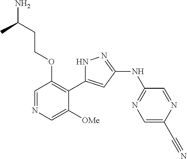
C1=NC=C([OMe])C(C2=CC(NC3=NC=C(C#N)N=C3)=NN2)=C1OCCC(N)C
